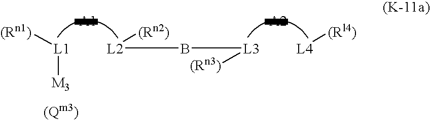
[L4][(Rl4)].[L2]([(Rn2)])B[L3][(Rn3)].[L1]([(Rn1)])[M3]
